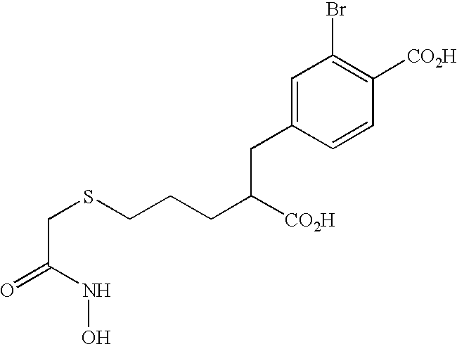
C1=C(CC(CCCSCC(=O)NO)[CO2H])C=CC([CO2H])=C1Br
